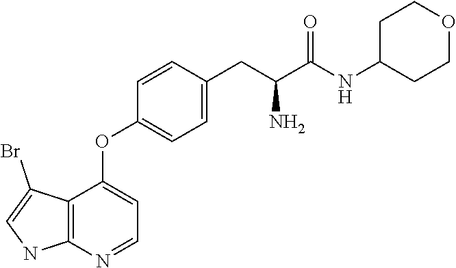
C1(OC2=CC=NC3=C2C(Br)=CN3)=CC=C(CC(C(=O)NC2CCOCC2)N)C=C1
